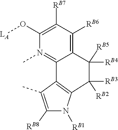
[RB2]C1([RB3])C2=C(C(C)=C([RB8])N2[RB1])C2=N(C)C(O[LA])=C([RB7])C([RB6])=C2C1([RB5])[RB4]
